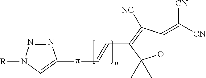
N1=NN([R])C=C1pC=CC1=C([NC])C(=C([CN])[CN])OC1(C)C
